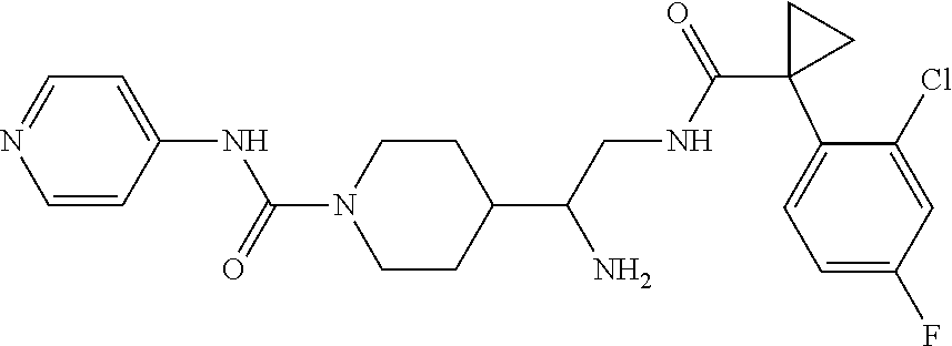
C1=CC(NC(N2CCC(C(CNC(=O)C3(C4=CC=C(F)C=C4Cl)CC3)N)CC2)=O)=CC=N1
